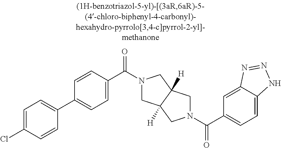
C(C1=CC=C2C(=C1)N=NN2)(=O)N1CC2([H])CN(C(=O)C3=CC=C(C4=CC=C(Cl)C=C4)C=C3)CC2([H])C1
